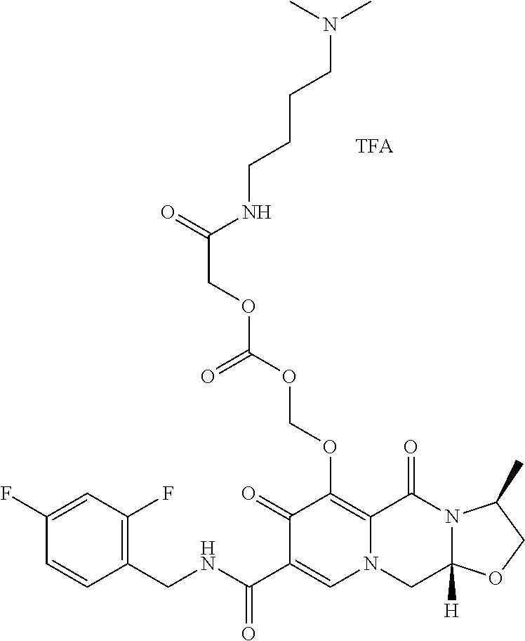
C1(CNC(C2=CN3C(=C(OCOC(OCC(=O)NCCCCN(C)C)=O)C2=O)C(=O)N2C([H])(C3)OCC2C)=O)=C(F)C=C(F)C=C1
